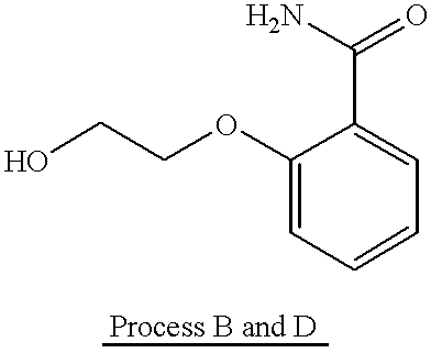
O(C1=CC=CC=C1C(N)=O)CCO
